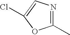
C1(C)=NC=C(Cl)O1
